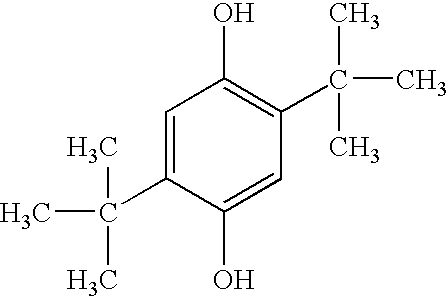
C1=C(C(C)(C)C)C(O)=CC(C(C)(C)C)=C1O
